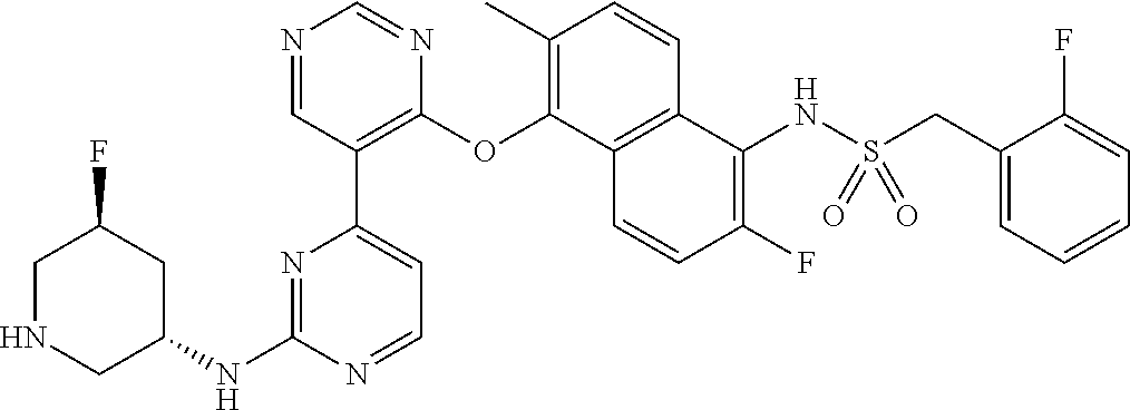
C1NCC(NC2=NC(C3=C(OC4=C(C)C=CC5=C4C=CC(F)=C5NS(=O)(=O)CC4=CC=CC=C4F)N=CN=C3)=CC=N2)CC1F
